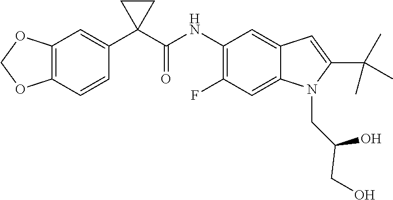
C12=C(C=CC(C3(C(NC4=C(F)C=C5C(=C4)C=C(C(C)(C)C)N5CC(CO)O)=O)CC3)=C1)OCO2
